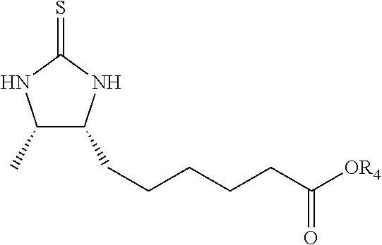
C1(C)C(CCCCCC([OR4])=O)NC(=S)N1
